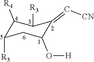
C1([R4])C([R5])CC(O[H])C(=C[CN])C1[R3]
